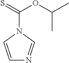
C1=CN(C(=S)OC(C)C)C=N1
